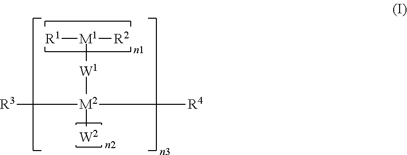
[W1]([M2]([R3])([R4])[W2])[M1]([R1])[R2]
